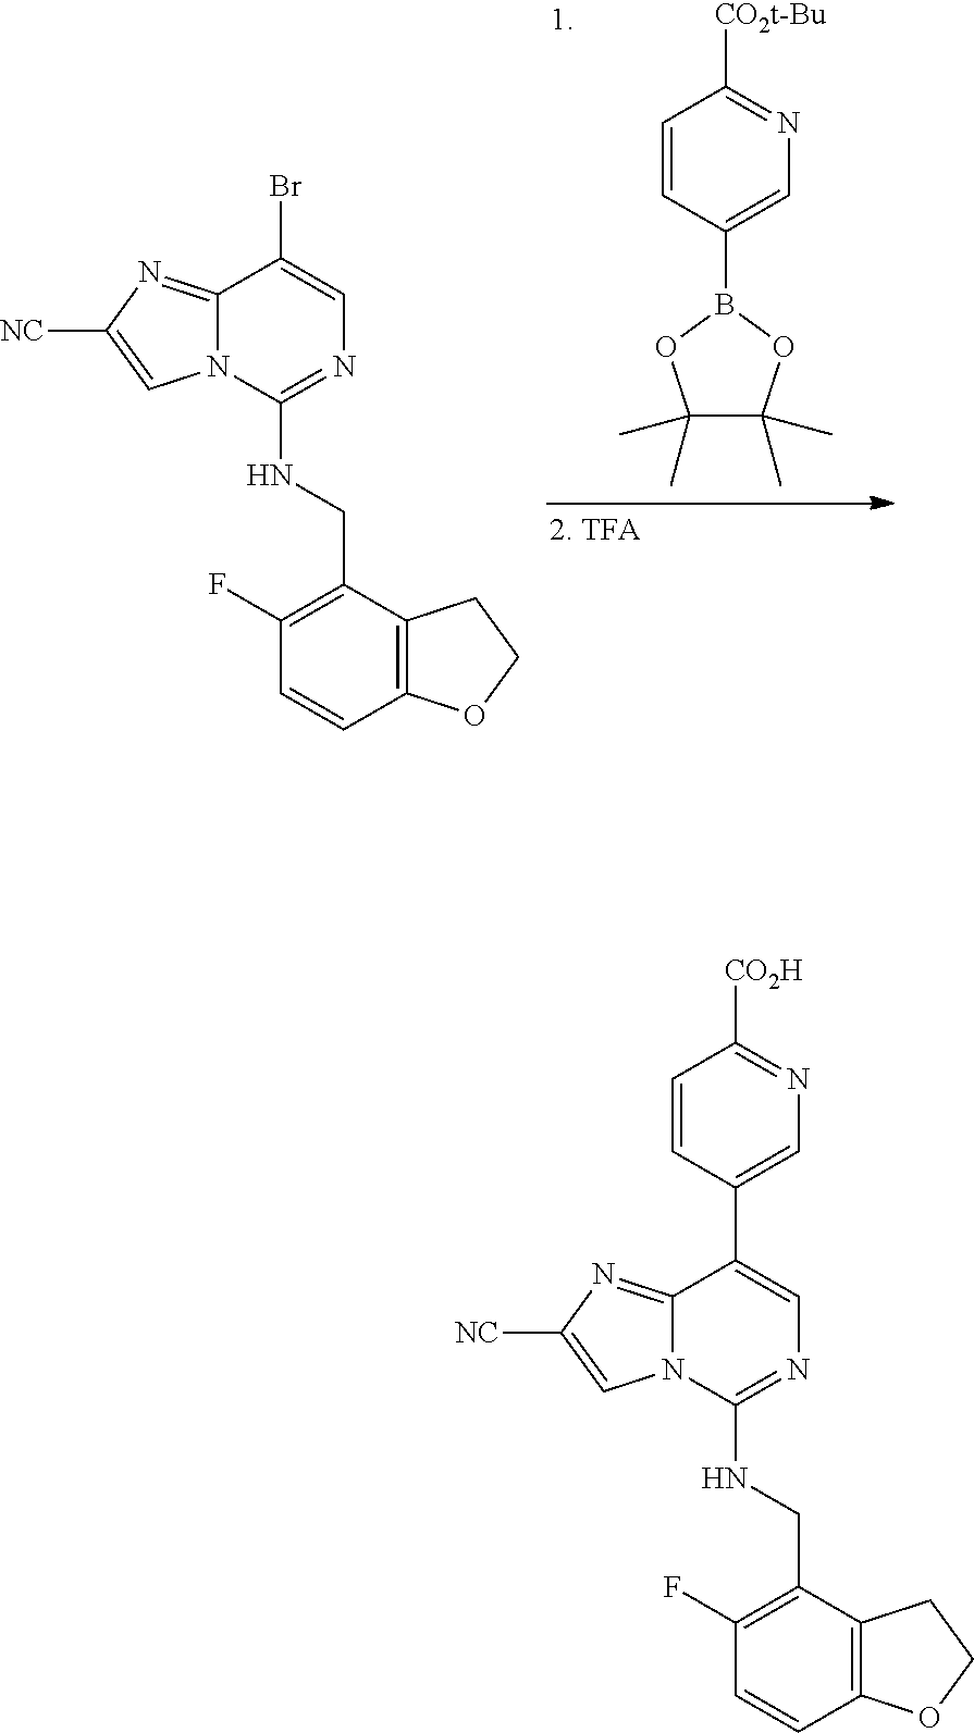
C1(CNC2=NC=C(Br)C3=NC([NC])=CN23)=C(F)C=CC2=C1CCO2.C1=CC(B2OC(C)(C)C(C)(C)O2)=CN=C1[CO2t-Bu].C1(CNC2=NC=C(C3=CN=C([CO2H])C=C3)C3=NC([NC])=CN23)=C(F)C=CC2=C1CCO2
